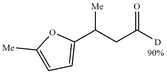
C1(C(CC([D])=O)[Me])=CC=C([Me])O1
